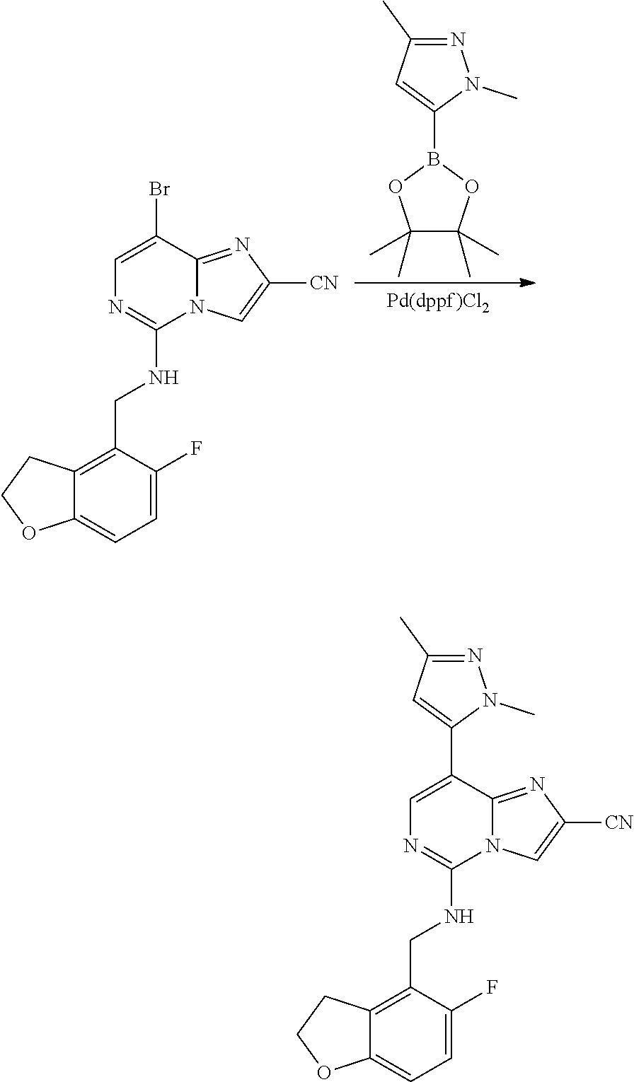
C1=C(Br)C2=NC([CN])=CN2C(NCC2=C3C(=CC=C2F)OCC3)=N1.C1(B2OC(C)(C)C(C)(C)O2)=CC(C)=NN1C.C1=C(C2=CC(C)=NN2C)C2=NC([CN])=CN2C(NCC2=C3C(=CC=C2F)OCC3)=N1
